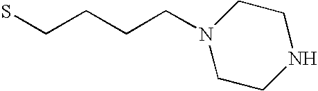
N1(CCCCS)CCNCC1
